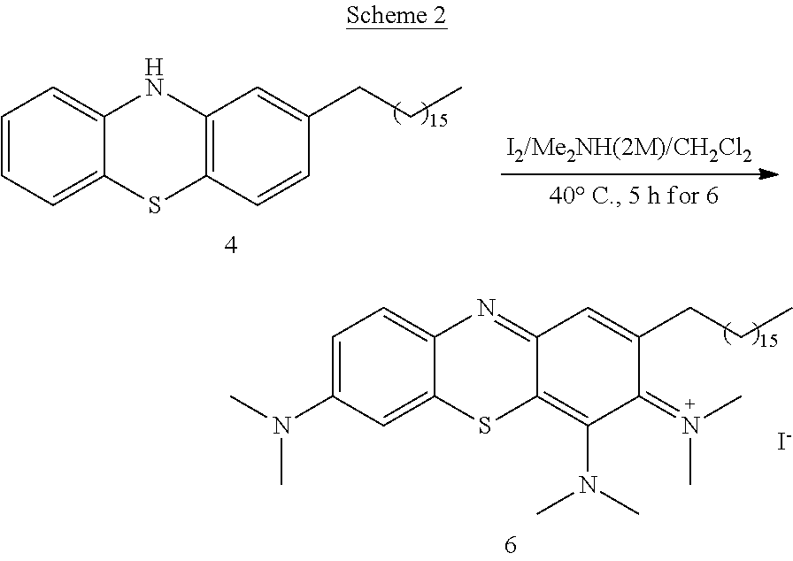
C1=CC=C2C(=C1)NC1=C(S2)C=CC(CCC)=C1.C1=C(N(C)C)C=C2C(=C1)N=C1C(=C(N(C)C)C(=N(C)C)C(CCC)=C1)S2.[I-]
